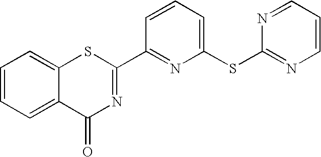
C1=CC=C(SC2=NC=CC=N2)N=C1C1=NC(=O)C2=CC=CC=C2S1
